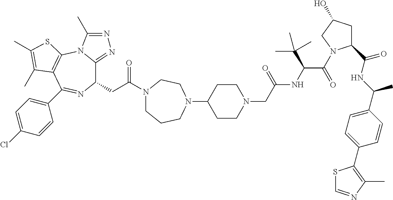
C1(CC(=O)N2CCCN(C3CCN(CC(NC(C(=O)N4C(C(=O)NC(C)C5=CC=C(C6=C(C)N=CS6)C=C5)CC(O)C4)C(C)(C)C)=O)CC3)CC2)C2=NN=C(C)N2C2=C(C(C3=CC=C(Cl)C=C3)=N1)C(C)=C(C)S2
